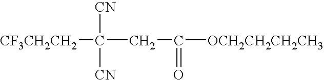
[CF3CH2CH2]C([CN])([CN])CC(=O)[OCH2CH2CH2CH3]
